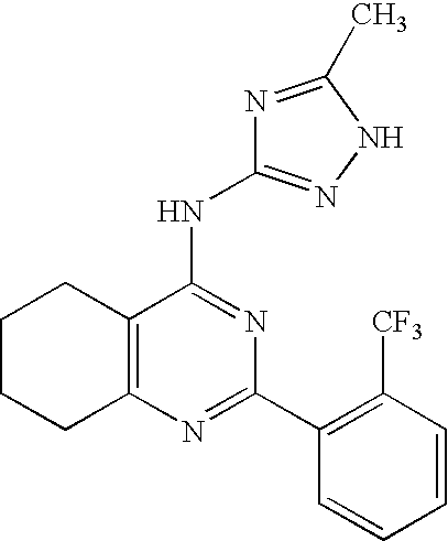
C12=C(N=C(C3=C([CF3])C=CC=C3)N=C1NC1=NNC(C)=N1)CCCC2
